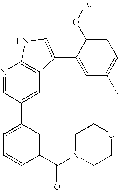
N1=CC(C2=CC=CC(C(N3CCOCC3)=O)=C2)=CC2=C1NC=C2C1=CC(C)=CC=C1O[Et]
